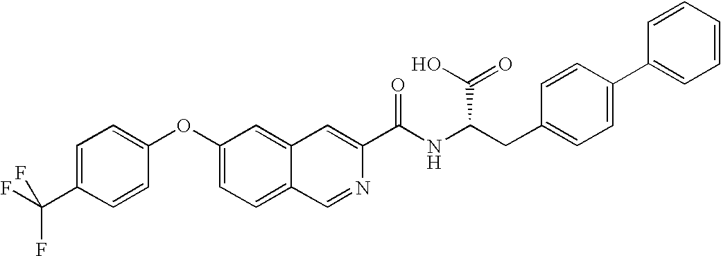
C1=C(C(F)(F)F)C=CC(OC2=CC=C3C(=C2)C=C(C(NC(CC2=CC=C(C4=CC=CC=C4)C=C2)C(=O)O)=O)N=C3)=C1
